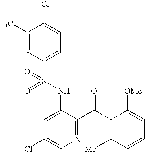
C1([F3C])=CC(S(NC2=CC(Cl)=CN=C2C(C2=C([Me])C=CC=C2[OMe])=O)(=O)=O)=CC=C1Cl
